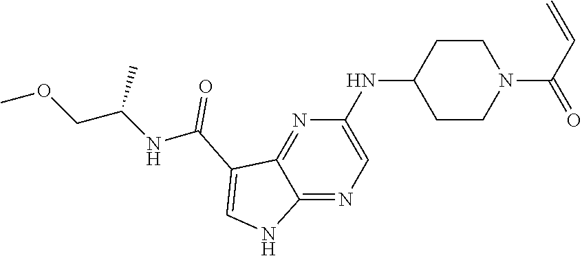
C1(NC2CCN(C(C=C)=O)CC2)=CN=C2C(=N1)C(C(NC(COC)C)=O)=CN2
